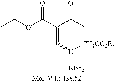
CCOC(C(C(C)=O)=CN([NBn2])[CH2CO2Et])=O
